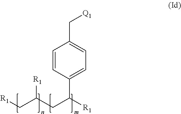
C1=CC(C([R1])CC(C[R1])[R1])=CC=C1C[Q1]
